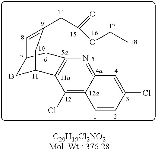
C12=NC3=C(C(Cl)=C1C=CC(Cl)=C2)C1CC(C3)C=C(CC(=O)OCC)C1
